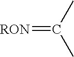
[RON]=C(C)C
